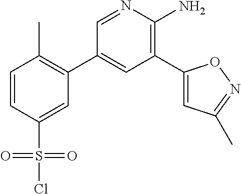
C1=NC(N)=C(C2=CC(C)=NO2)C=C1C1=C(C)C=CC(S(Cl)(=O)=O)=C1
